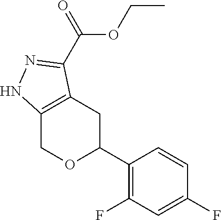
C12=C(CC(C3=C(F)C=C(F)C=C3)OC1)C(C(=O)OCC)=NN2
